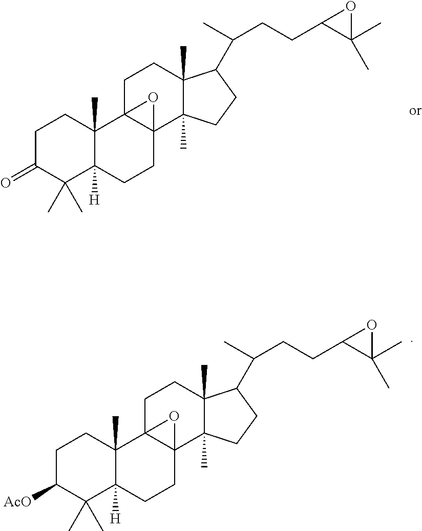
C1C(=O)C(C)(C)C2([H])C(C)(C1)C13C(CC2)(C2(C)C(C)(CC1)C(C(C)CCC1C(C)(C)O1)CC2)O3.C1C([AcO])C(C)(C)C2([H])C(C)(C1)C13C(CC2)(C2(C)C(C)(CC1)C(C(C)CCC1C(C)(C)O1)CC2)O3
